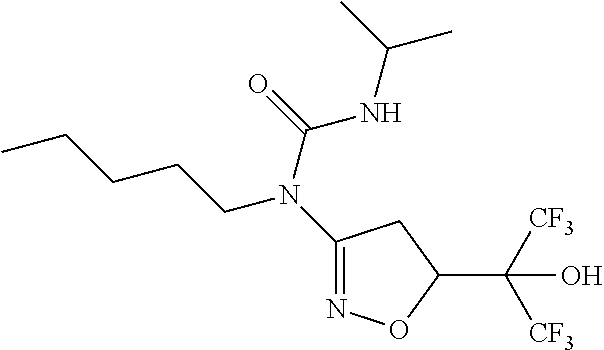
C1(N(C(=O)NC(C)C)CCCCC)=NOC(C([CF3])([CF3])O)C1
